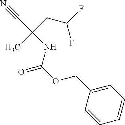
C1(COC(=O)NC(C#N)(CC(F)F)C)=CC=CC=C1
